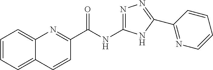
C1(C(NC2=NN=C(C3=NC=CC=C3)N2)=O)=NC2=CC=CC=C2C=C1
